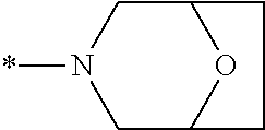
C12CN(*)CC(O1)CC2
